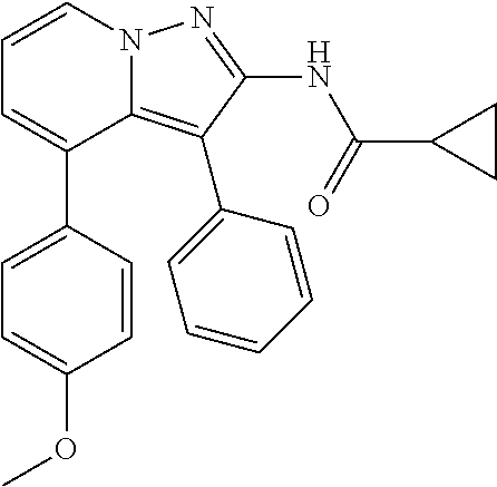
C1=CN2C(=C(C3=CC=CC=C3)C(NC(C3CC3)=O)=N2)C(C2=CC=C(OC)C=C2)=C1
